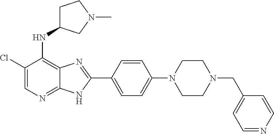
C1(Cl)=CN=C2C(=C1NC1CCN(C)C1)N=C(C1=CC=C(N3CCN(CC4=CC=NC=C4)CC3)C=C1)N2
